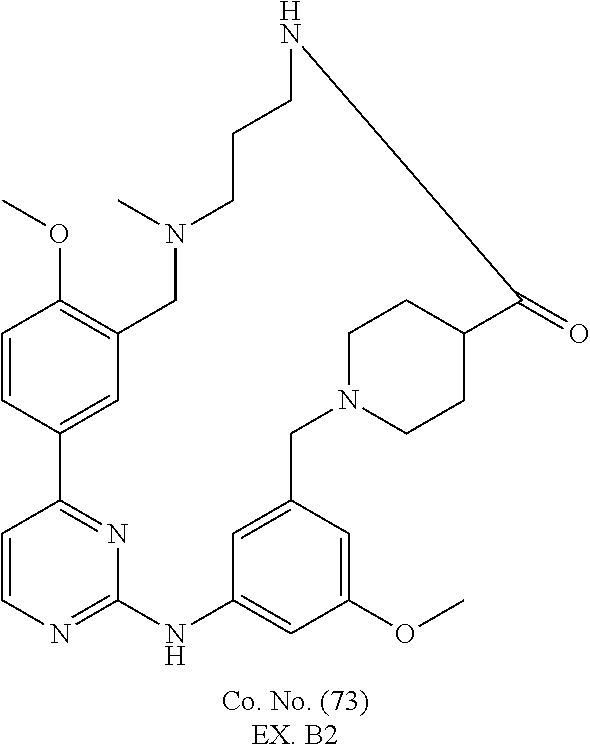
C1=CC2=NC(=N1)NC1=CC(OC)=CC(=C1)CN1CCC(CC1)C(=O)NCCCN(C)CC1=C(OC)C=CC2=C1
